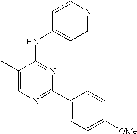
C1=C(C)C(NC2=CC=NC=C2)=NC(C2=CC=C([OMe])C=C2)=N1
